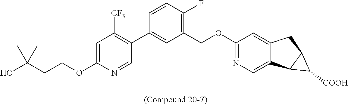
C1=NC(OCCC(O)(C)C)=CC([CF3])=C1C1=CC(COC2=NC=C3C(=C2)CC2C3C2[COOH])=C(F)C=C1
